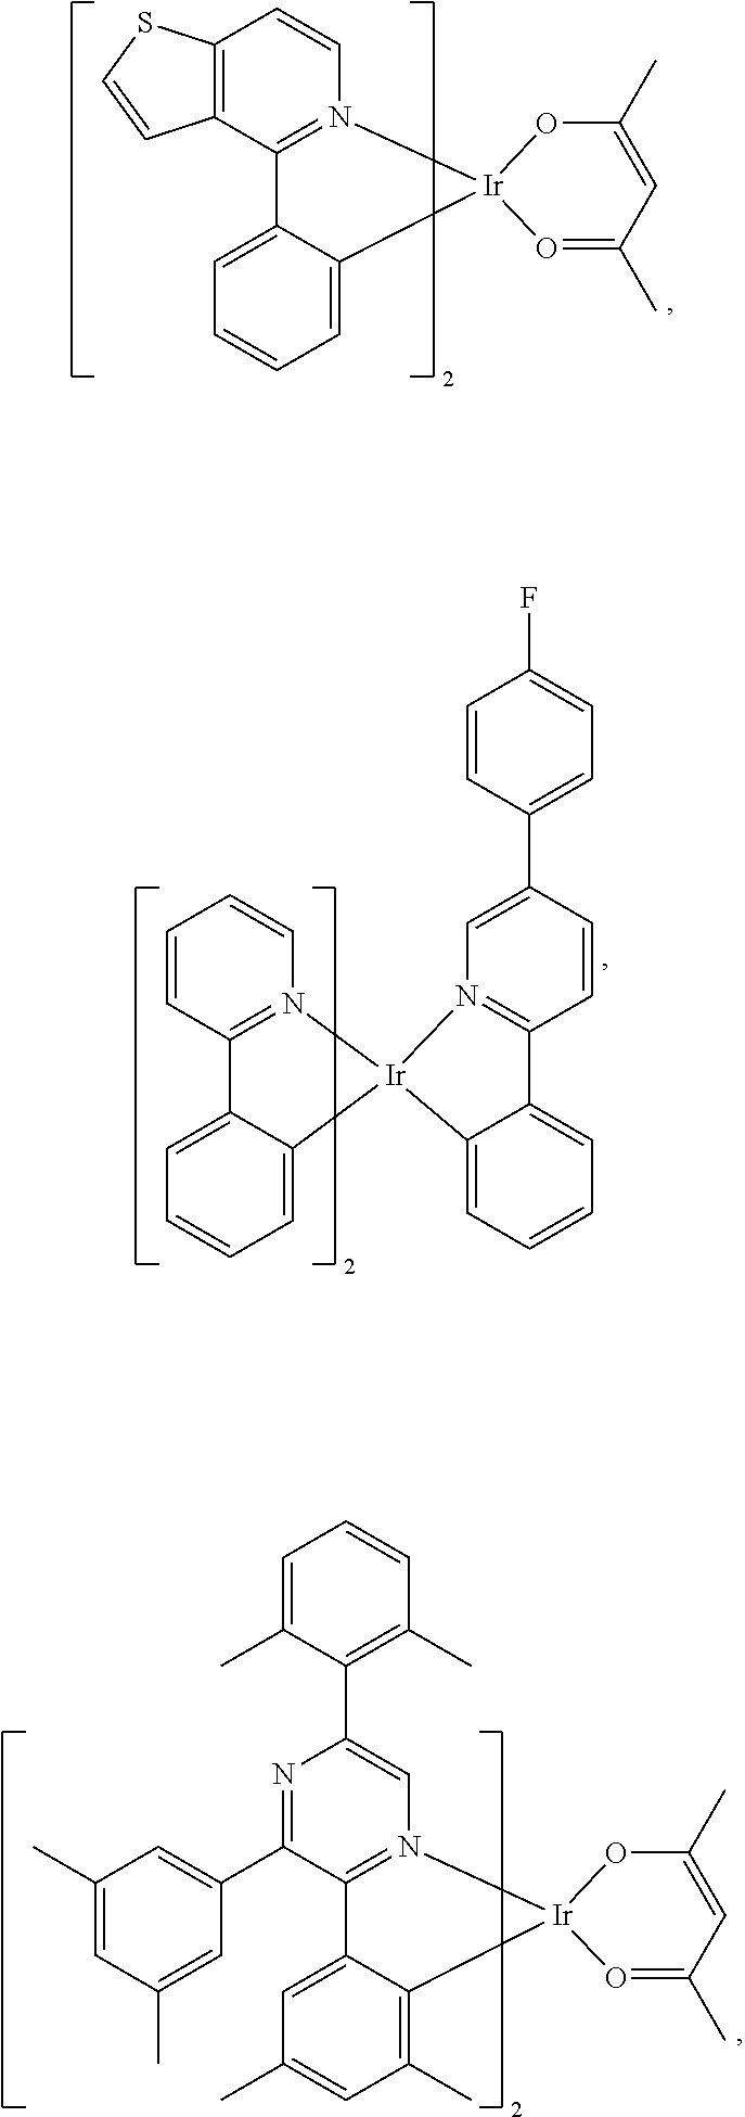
C12=C(C3=N(C=C1)[Ir]1(C4=CC=CC=C34)OC(C)=CC(C)=O1)C=CS2.C1=CC2=N(C=C1)[Ir]1(C3=CC=CC=C23)N2=C(C=CC(C3=CC=C(F)C=C3)=C2)C2=CC=CC=C12.N1=C(C2=CC(C)=CC(C)=C2)C2=N(C=C1C1=C(C)C=CC=C1C)[Ir]1(C3=C(C)C=C(C)C=C23)OC(C)=CC(C)=O1
